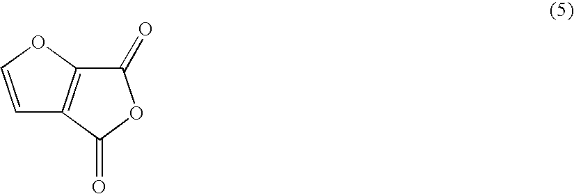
C1=COC2=C1C(=O)OC2=O
